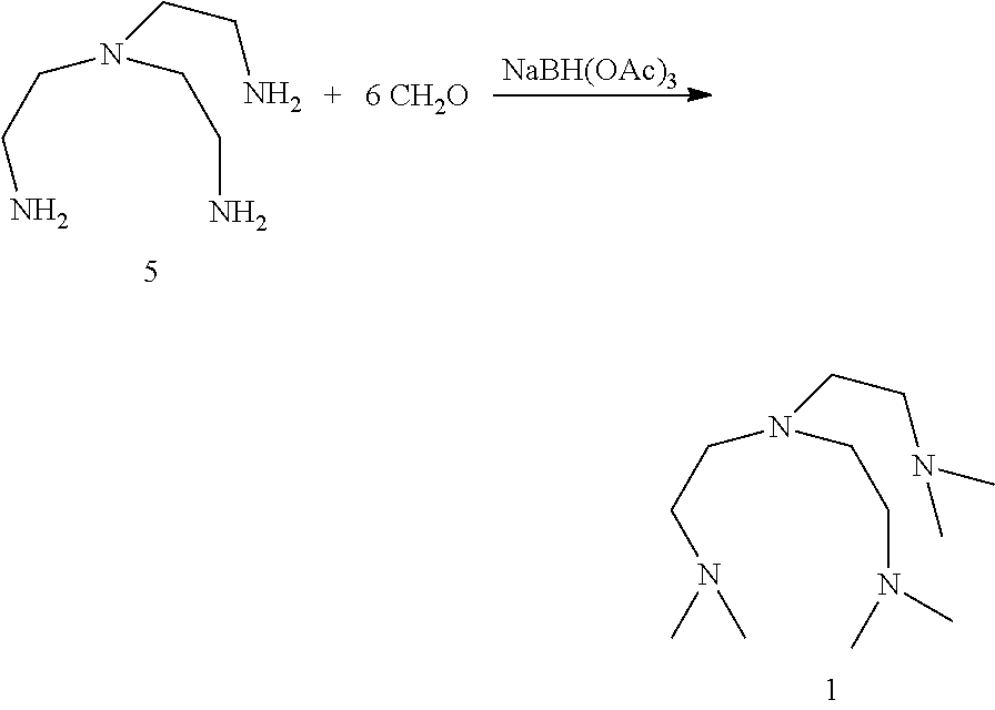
C(CN(CCN)CCN)N.[NaBH(OAc)3].C(CN(CCN(C)C)CCN(C)C)N(C)C
